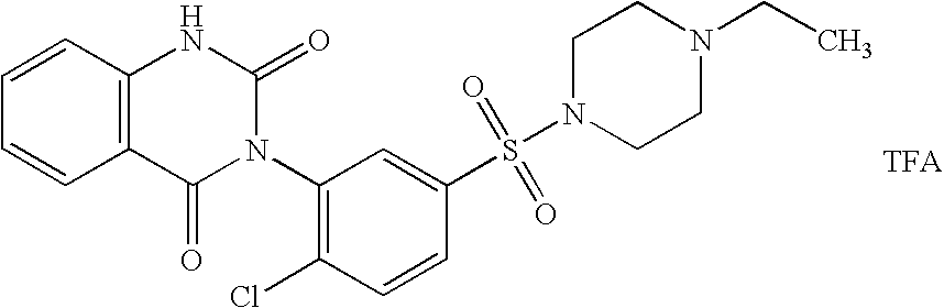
C12=C(C=CC=C1)NC(=O)N(C1=C(Cl)C=CC(S(N3CCN(CC)CC3)(=O)=O)=C1)C2=O
